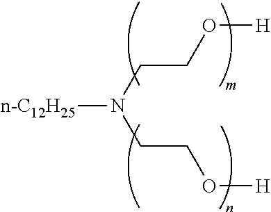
O([H])CCN(CCO[H])[n-C12H25]
